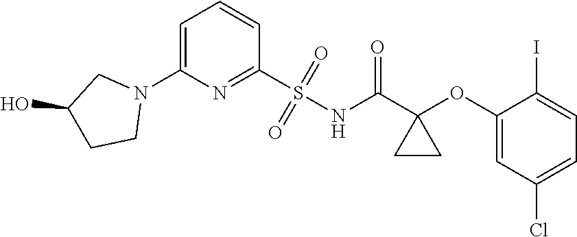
C1(S(NC(C2(OC3=CC(Cl)=CC=C3I)CC2)=O)(=O)=O)=NC(N2CC(O)CC2)=CC=C1
